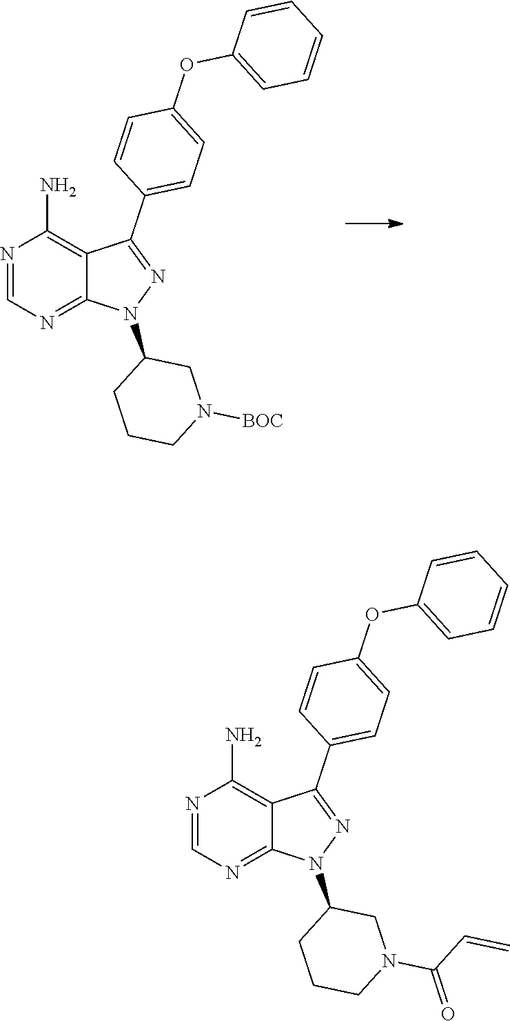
C12=C(N)N=CN=C1N(C1CCCN([BOC])C1)N=C2C1=CC=C(OC2=CC=CC=C2)C=C1.C12=C(N)N=CN=C1N(C1CCCN(C(C=C)=O)C1)N=C2C1=CC=C(OC2=CC=CC=C2)C=C1
